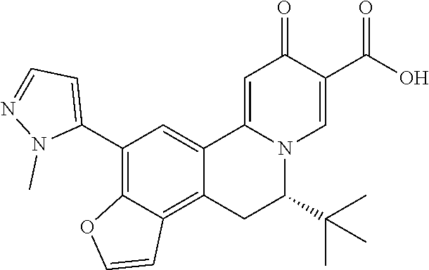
O=C1C(C(O)=O)=CN2C(=C1)C1=CC(C3=CC=NN3C)=C3C(=C1CC2C(C)(C)C)C=CO3
